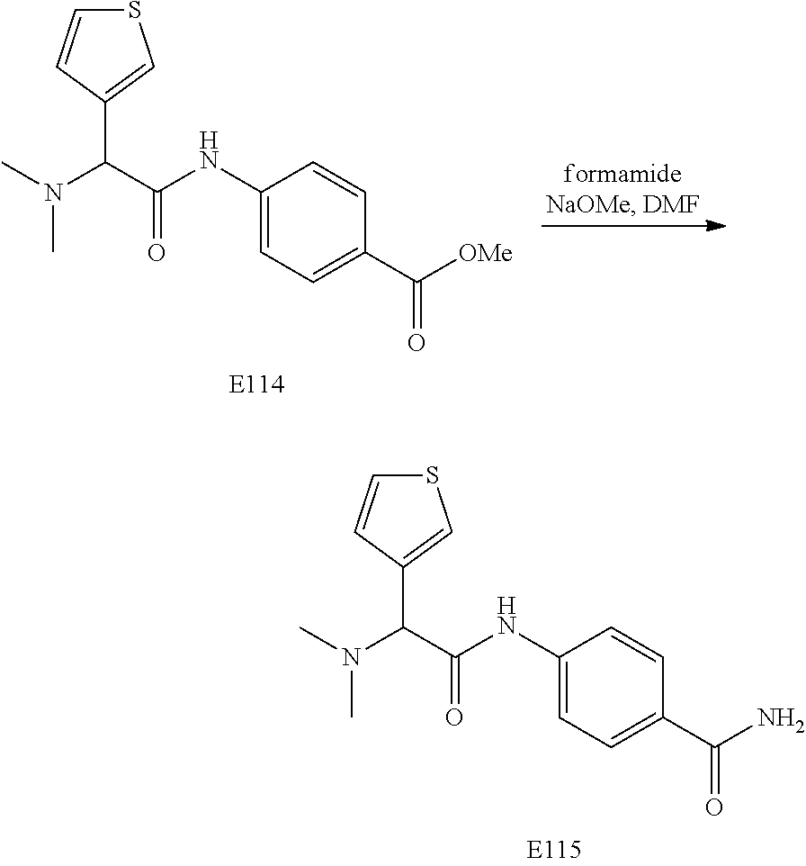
S1C=CC(C(C(NC2=CC=C(C(N)=O)C=C2)=O)N(C)C)=C1.S1C=CC(C(C(NC2=CC=C(C([OMe])=O)C=C2)=O)N(C)C)=C1
